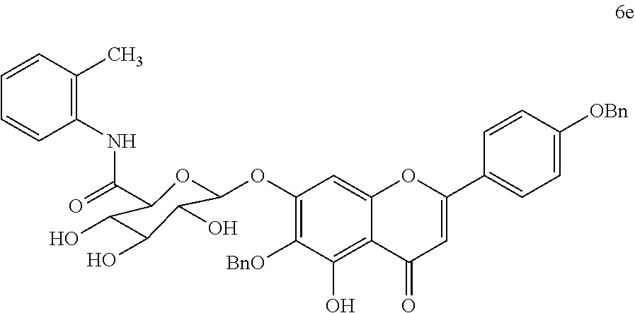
C1(OC2OC(C(=O)NC3=C(C)C=CC=C3)C(O)C(O)C2O)=C([BnO])C(O)=C2C(=C1)OC(C1=CC=C([OBn])C=C1)=CC2=O
